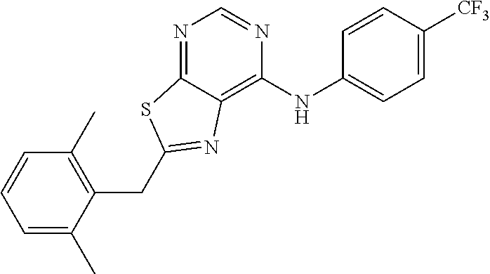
C1=C(C)C(CC2=NC3=C(NC4=CC=C([CF3])C=C4)N=CN=C3S2)=C(C)C=C1
